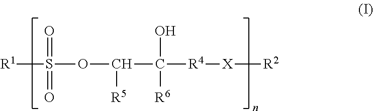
[R1]S(OC([R5])C(O)([R6])[R4][X][R2])(=O)=O
